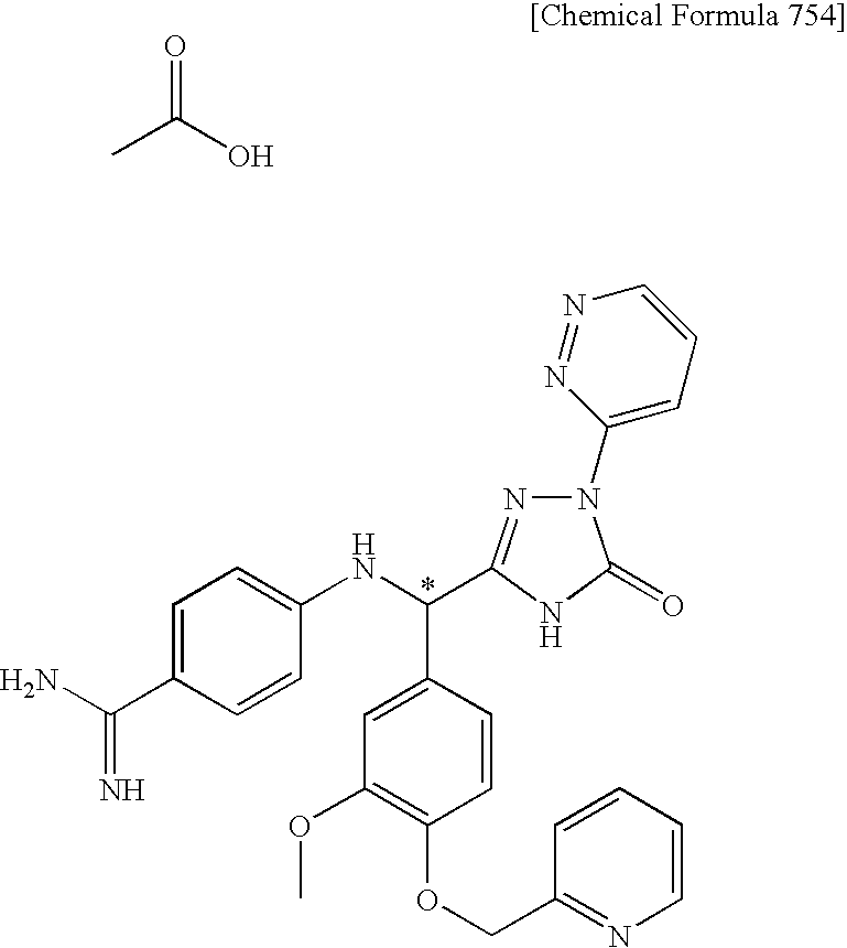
CC(O)=O.C1=C(C(=N)N)C=CC(NC(C2=CC(OC)=C(OCC3=NC=CC=C3)C=C2)C2=NN(C3=CC=CN=N3)C(=O)N2)=C1
